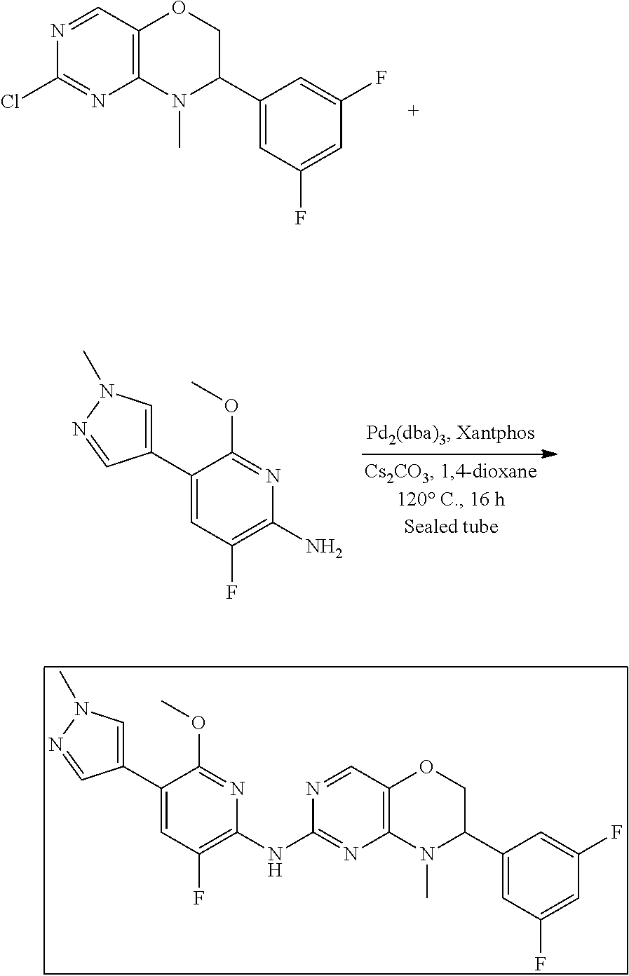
C1(C2=CN(C)N=C2)=CC(F)=C(N)N=C1OC.N1=CC2=C(N=C1Cl)N(C)C(C1=CC(F)=CC(F)=C1)CO2.C1(C2=CN(C)N=C2)=CC(F)=C(NC2=NC3=C(C=N2)OCC(C2=CC(F)=CC(F)=C2)N3C)N=C1OC
